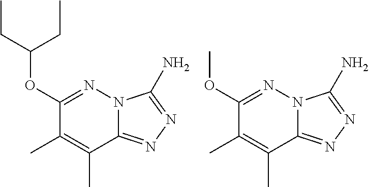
C1(OC(CC)CC)=NN2C(=NN=C2N)C(C)=C1C.C1(OC)=NN2C(=NN=C2N)C(C)=C1C
